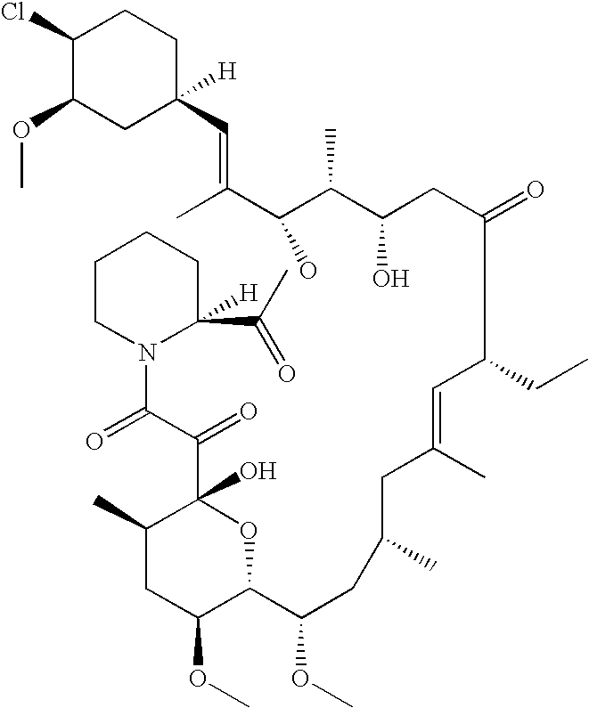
C1(Cl)C(OC)CC(C=C(C)C(C(C(CC(=O)C(C=C(C)CC(C)CC(C2OC(O)(C(=O)C(=O)N3CCCCC3(C(C)=O)[H])C(C)CC2OC)OC)CC)O)C)O)([H])CC1
